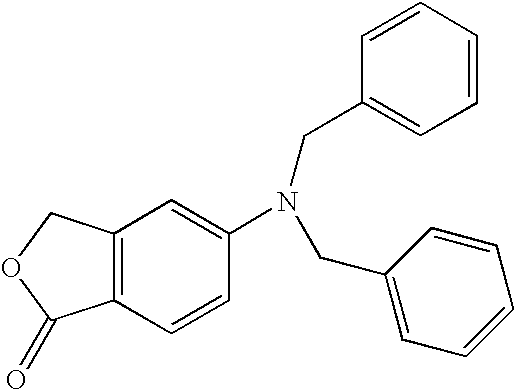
C12=C(C=C(N(CC3=CC=CC=C3)CC3=CC=CC=C3)C=C1)COC2=O
